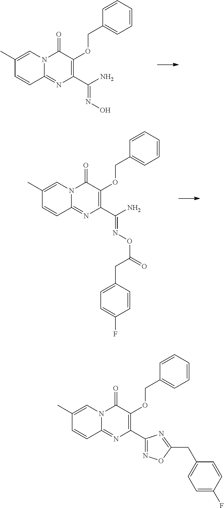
N12C(=NC(C(N)=NOC(=O)CC3=CC=C(F)C=C3)=C(OCC3=CC=CC=C3)C1=O)C=CC(C)=C2.N12C(=NC(C(N)=NO)=C(OCC3=CC=CC=C3)C1=O)C=CC(C)=C2.N12C(=NC(C3=NOC(CC4=CC=C(F)C=C4)=N3)=C(OCC3=CC=CC=C3)C1=O)C=CC(C)=C2
